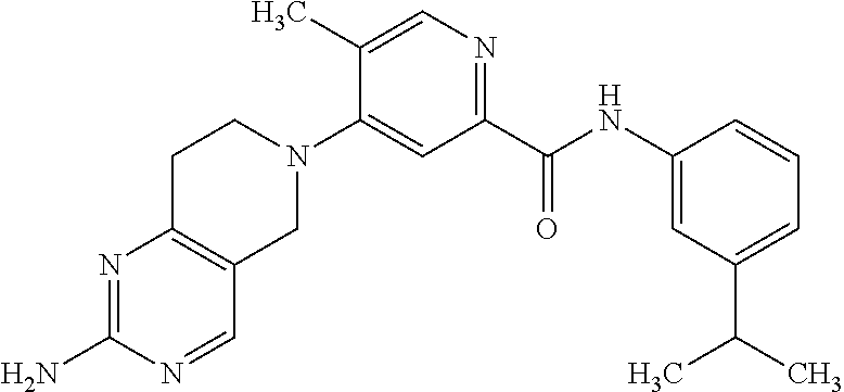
C1(C)=CN=C(C(NC2=CC(C(C)C)=CC=C2)=O)C=C1N1CCC2=C(C1)C=NC(N)=N2
